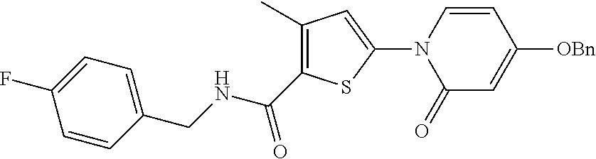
N(C(C1=C(C)C=C(N2C(=O)C=C([OBn])C=C2)S1)=O)CC1=CC=C(F)C=C1
